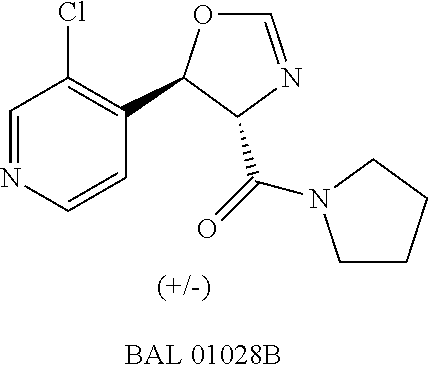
C1=NC=CC(C2OC=NC2C(=O)N2CCCC2)=C1Cl
